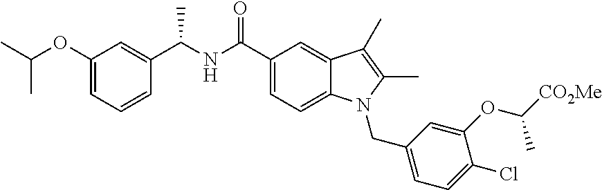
C1=C(OC(C)C)C=C(C(NC(C2=CC=C3C(=C2)C(C)=C(C)N3CC2=CC=C(Cl)C(OC(C)[CO2Me])=C2)=O)C)C=C1
